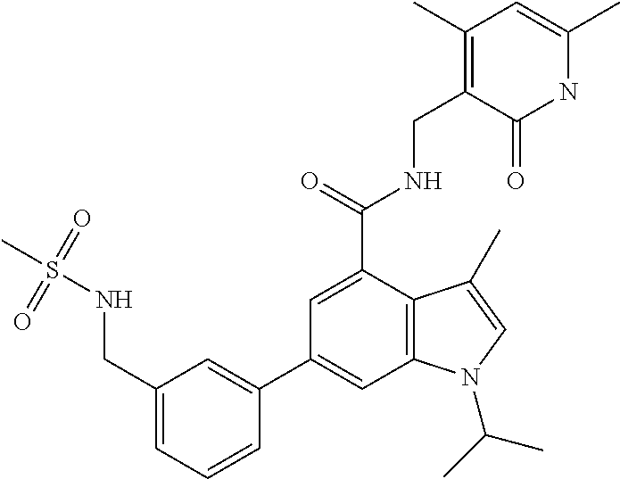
N1C(C)=CC(C)=C(CNC(C2=CC(C3=CC(CNS(C)(=O)=O)=CC=C3)=CC3=C2C(C)=CN3C(C)C)=O)C1=O
